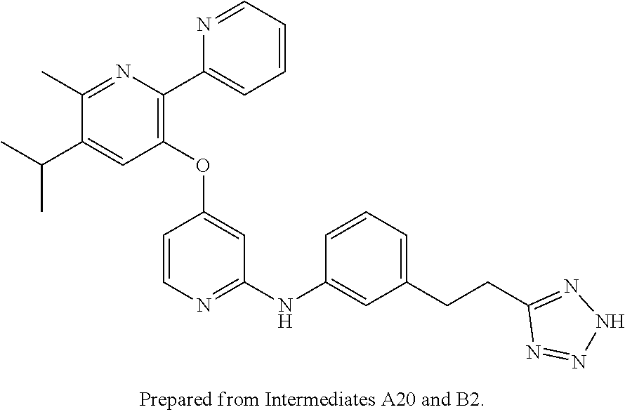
C1(OC2=CC(NC3=CC(CCC4=NNN=N4)=CC=C3)=NC=C2)=C(C2=CC=CC=N2)N=C(C)C(C(C)C)=C1
